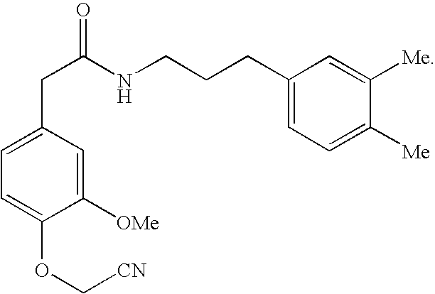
C1=C(CC(=O)NCCCC2=CC=C([Me])C([Me])=C2)C=C([OMe])C(OC[CN])=C1
